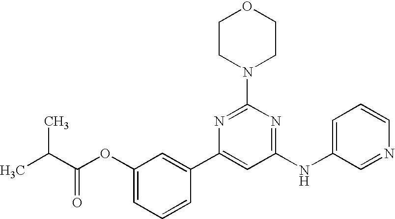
C1(NC2=CC=CN=C2)=NC(N2CCOCC2)=NC(C2=CC(OC(C(C)C)=O)=CC=C2)=C1
